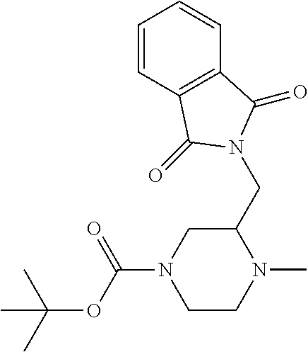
C1(CN2C(=O)C3=C(C=CC=C3)C2=O)CN(C(OC(C)(C)C)=O)CCN1C
